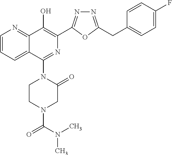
C1=CC=C2C(=N1)C(O)=C(C1=NN=C(CC3=CC=C(F)C=C3)O1)N=C2N1CCN(C(=O)N(C)C)CC1=O
